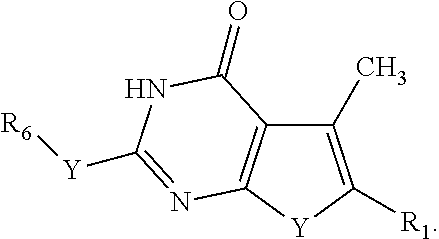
C1(C)=C([R1])[Y]C2=C1C(=O)NC([Y][R6])=N2
